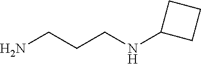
NCCCNC1CCC1
